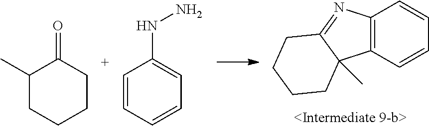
C12=C(C=CC=C1)C1(C)C(=N2)CCCC1.C1(C)CCCCC1=O.C1=CC=CC=C1NN
